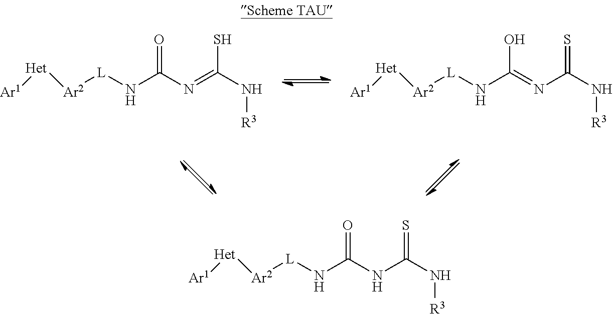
[Het]([Ar1])[Ar2][L]NC(N=C(N[R3])S)=O.N(C(=NC(N[R3])=S)O)[L][Ar2][Het][Ar1].N(C(NC(N[R3])=S)=O)[L][Ar2][Het][Ar1]
